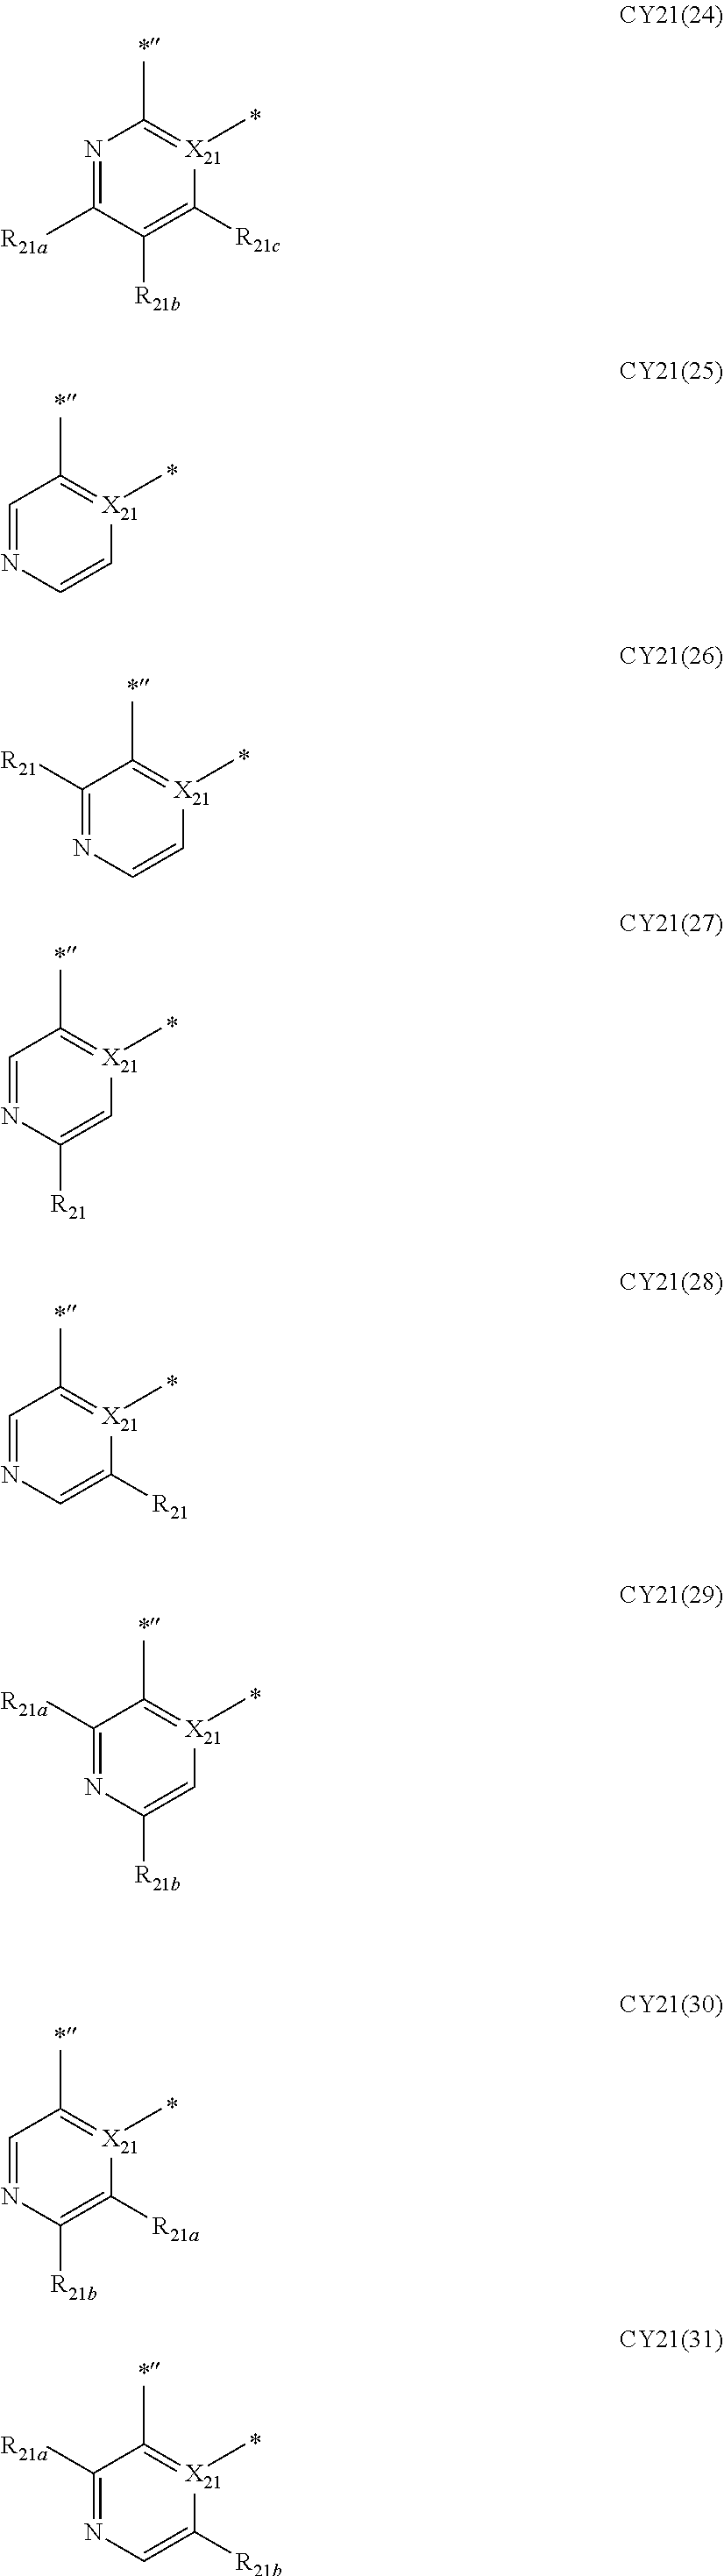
N1=C([R21a])C([R21b])=C([R21c])[X21](C)=C1C.C1=NC=C[X21](C)=C1C.C1([R21])=NC=C[X21](C)=C1C.C1=NC([R21])=C[X21](C)=C1C.C1=NC=C([R21])[X21](C)=C1C.C1([R21a])=NC([R21b])=C[X21](C)=C1C.C1=NC([R21b])=C([R21a])[X21](C)=C1C.C1([R21a])=NC=C([R21b])[X21](C)=C1C
